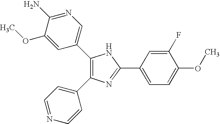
C1(C2=CN=C(N)C(OC)=C2)=C(C2=CC=NC=C2)N=C(C2=CC=C(OC)C(F)=C2)N1
